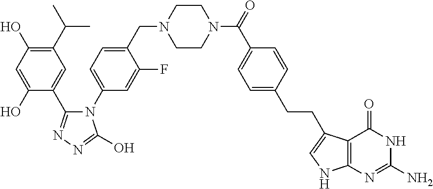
C1(C(C)C)=C(O)C=C(O)C(C2=NN=C(O)N2C2=CC=C(CN3CCN(C(=O)C4=CC=C(CCC5=CNC6=C5C(=O)NC(N)=N6)C=C4)CC3)C(F)=C2)=C1
